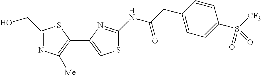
C1(CO)=NC([Me])=C(C2=CSC(NC(CC3=CC=C(S([CF3])(=O)=O)C=C3)=O)=N2)S1
